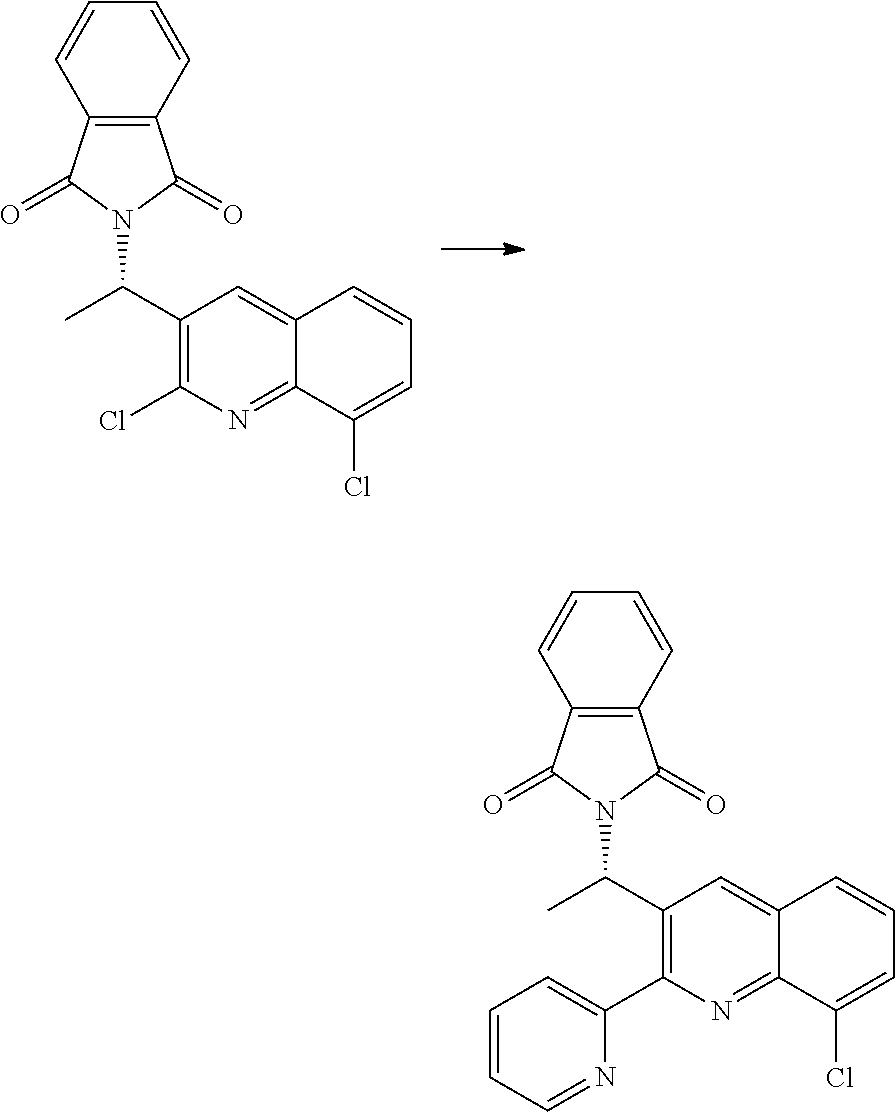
C1=CC2=C(C=C1)C(=O)N(C(C1=C(Cl)N=C3C(=C1)C=CC=C3Cl)C)C2=O.C1=CC2=C(C=C1)C(=O)N(C(C1=C(C3=CC=CC=N3)N=C3C(=C1)C=CC=C3Cl)C)C2=O
